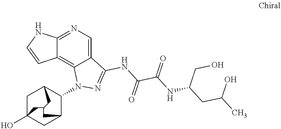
C12=NC=C3C(=C1C=CN2)N(C1C2CC4(O)CC1CC(C4)C2)N=C3NC(C(NC(CC(C)O)CO)=O)=O
